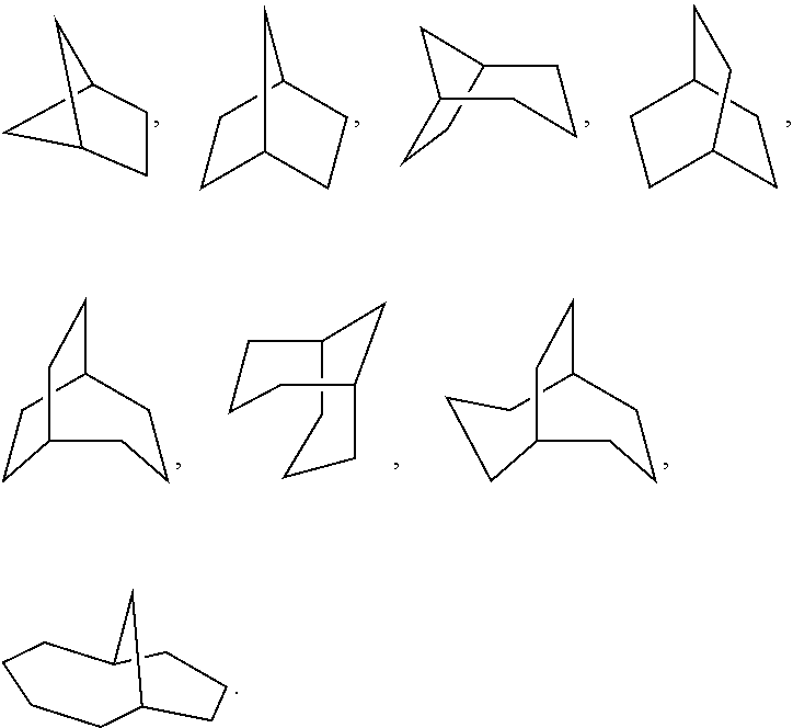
C1C2CCC1C2.C1C2CCC(C1)C2.C1C2CCCC1CC2.C1C2CCC(C1)CC2.C1C2CCCC(CC2)C1.C1CCC2CC1CCC2.C1C2CCCC(CCC2)C1.C12CCCC(CCCC1)C2
